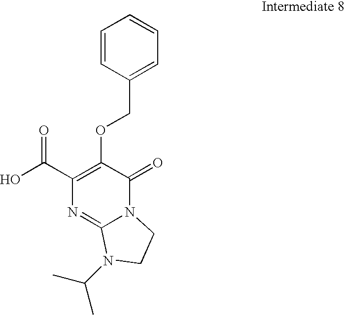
OC(C1=C(OCC2=CC=CC=C2)C(=O)N2C(=N1)N(C(C)C)CC2)=O
